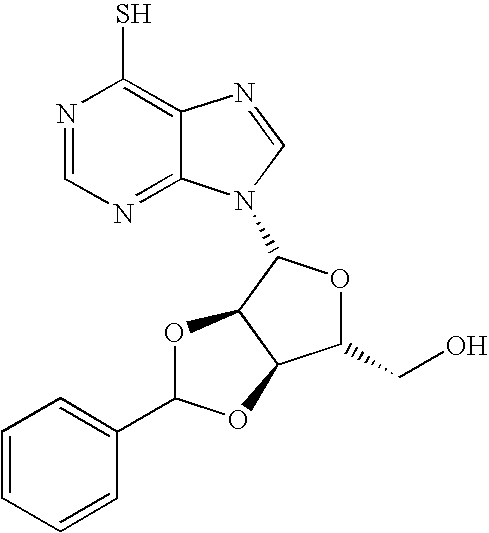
C1(C2OC3C(C(CO)OC3N3C4=NC=NC(S)=C4N=C3)O2)=CC=CC=C1
